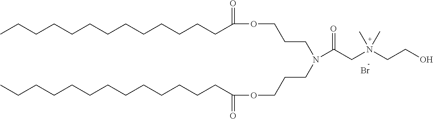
Br.CCCCCCCCCCCCCC(=O)OCCCN(C(C[N+](CCO)(C)C)=O)CCCOC(CCCCCCCCCCCCC)=O
